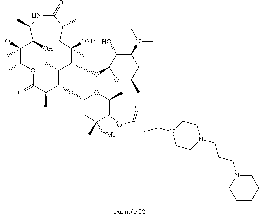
C1(OC2C(C)C(OC3OC(C)CC(N(C)C)C3O)C([OMe])(C)CC(C)C(=O)NC(C)C(O)C(C)(O)C(CC)OC(=O)C2C)CC(C)([OMe])C(OC(CCN2CCN(CCCN3CCCCC3)CC2)=O)C(C)O1
